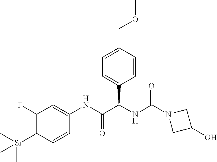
C1=C(COC)C=CC(C(NC(N2CC(O)C2)=O)C(NC2=CC(F)=C([Si](C)(C)C)C=C2)=O)=C1
